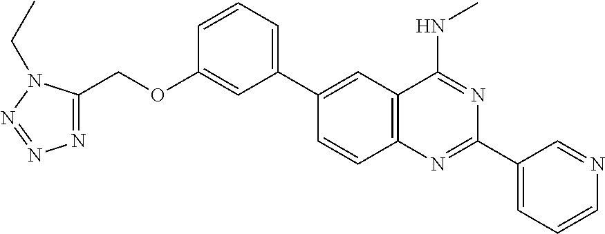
C1(C2=CC3=C(C=C2)N=C(C2=CC=CN=C2)N=C3NC)=CC=CC(OCC2=NN=NN2CC)=C1
